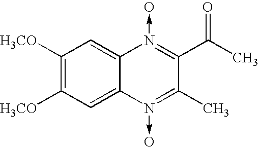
C1([H3CO])=C([H3CO])C=C2C(=C1)N(->O)=C(C(C)=O)C(C)=N2->O
